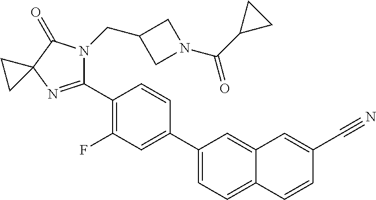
C1(C2=C(F)C=C(C3=CC=C4C(=C3)C=C(C#N)C=C4)C=C2)=NC2(C(=O)N1CC1CN(C(C3CC3)=O)C1)CC2
